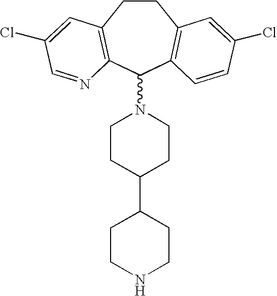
C1CC2=C(C(N3CCC(C4CCNCC4)CC3)C3=C1C=C(Cl)C=C3)N=CC(Cl)=C2
